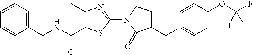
C1=CC=C(CNC(=O)C2=C(C)N=C(N3C(=O)C(CC4=CC=C(OC(F)([H])F)C=C4)CC3)S2)C=C1
